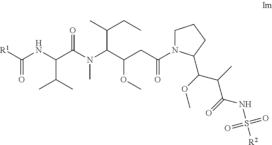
C1N(C(CC(C(N(C(C(NC([R1])=O)C(C)C)=O)C)C(CC)C)OC)=O)C(C(C(C)C(NS([R2])(=O)=O)=O)OC)CC1
